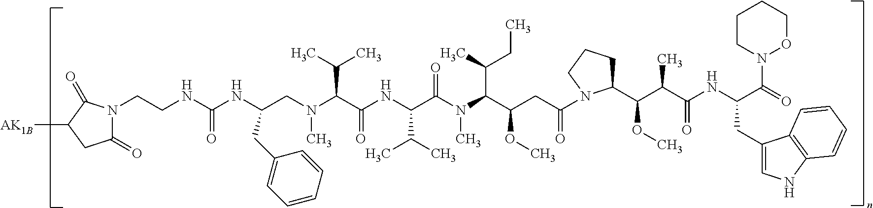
N(C(C(NC(C(N(C(C(CC(=O)N1C(C(C(C(NC(C(N2CCCCO2)=O)CC2=CNC3=C2C=CC=C3)=O)C)OC)CCC1)OC)C(C)CC)C)=O)C(C)C)=O)C(C)C)(C)CC(NC(NCCN1C(=O)CC([AK1B])C1=O)=O)CC1=CC=CC=C1
